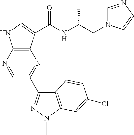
C1=NC2=C(N=C1C1=NN(C)C3=C1C=CC(Cl)=C3)C(C(NC(CN1C=NC=C1)C)=O)=CN2
